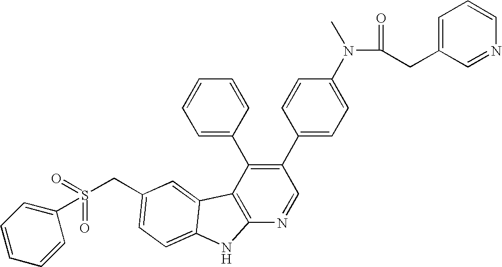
C(C1=CC=C2C(=C1)C1=C(N=CC(C3=CC=C(N(C(CC4=CC=CN=C4)=O)C)C=C3)=C1C1=CC=CC=C1)N2)S(C1=CC=CC=C1)(=O)=O
